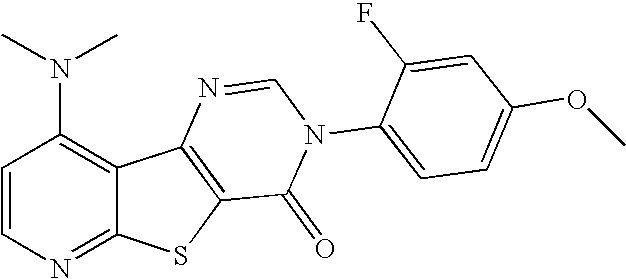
C1(N(C)C)=C2C(=NC=C1)SC1=C2N=CN(C2=CC=C(OC)C=C2F)C1=O
